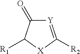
C1(=O)[Y]=C([R2])[X]C1[R1]
